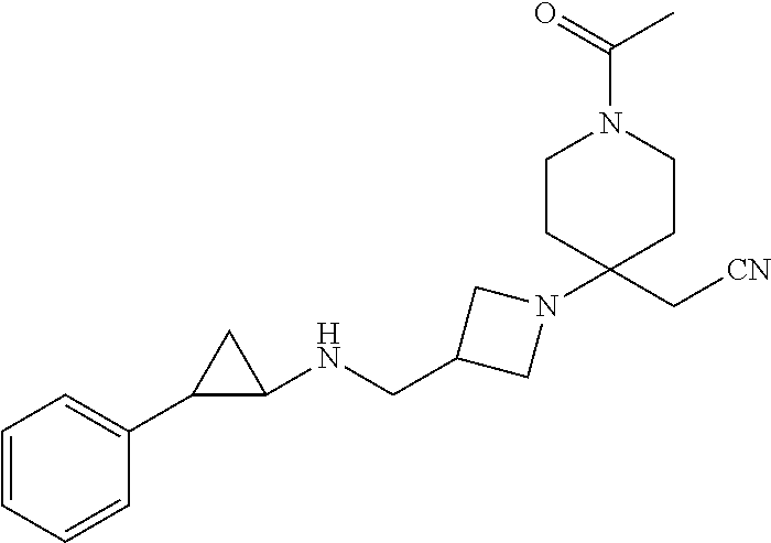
C1=CC=CC(C2C(NCC3CN(C4(C[CN])CCN(C(=O)C)CC4)C3)C2)=C1
